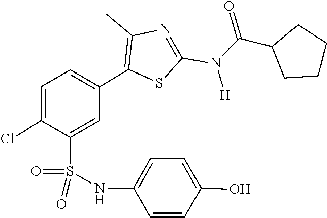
O=C(N(C1=NC(C)=C(C2=CC=C(Cl)C(S(=O)(NC3=CC=C(O)C=C3)=O)=C2)S1)[H])C1CCCC1
